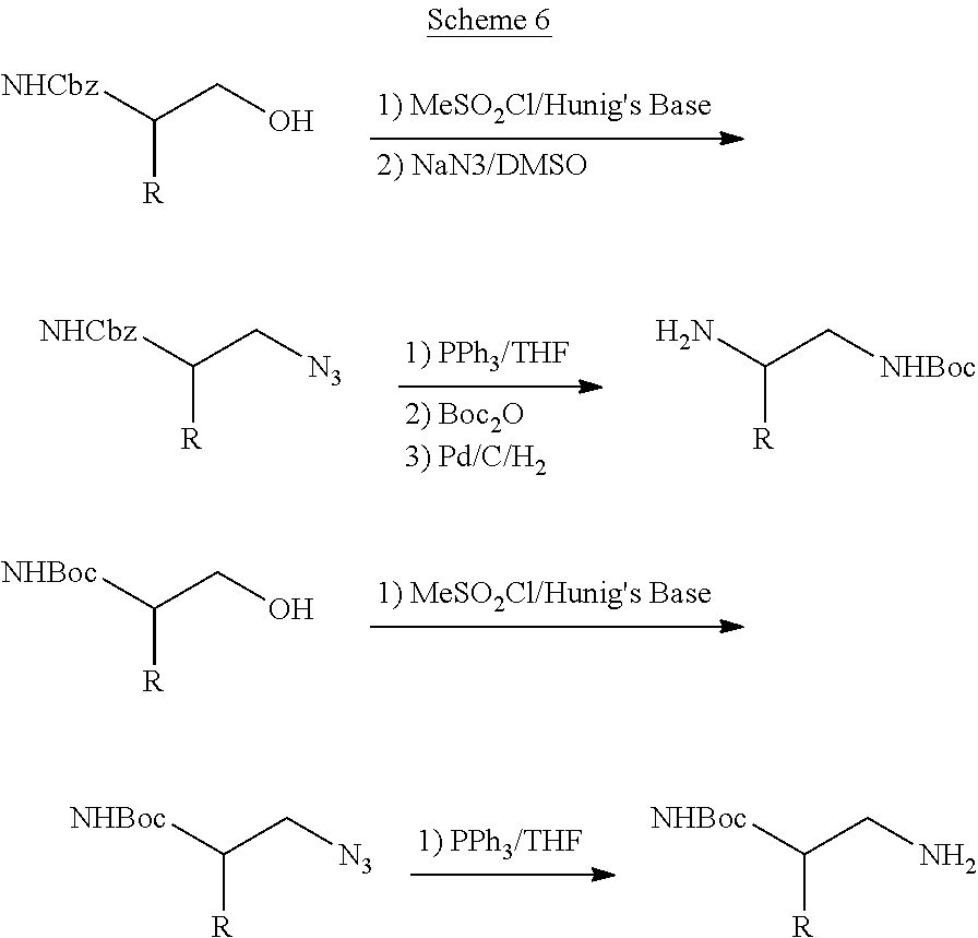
[NHCbz]C(CO)[R].[NHCbz]C(C[N3])[R].NC(C[NHBoc])[R].[NHBoc]C(CO)[R].[NHBoc]C(C[N3])[R].[NHBoc]C(CN)[R]
